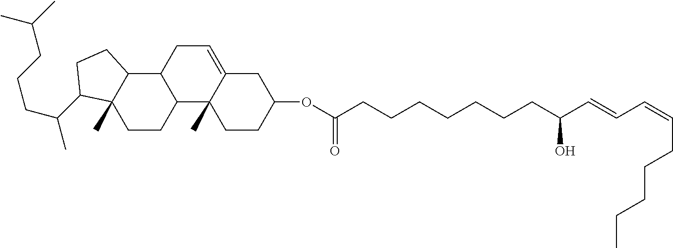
C(CCCCCCC(C=CC=CCCCCC)O)C(OC1CC2=CCC3C(C2(C)CC1)CCC1(C)C3CCC1C(CCCC(C)C)C)=O
